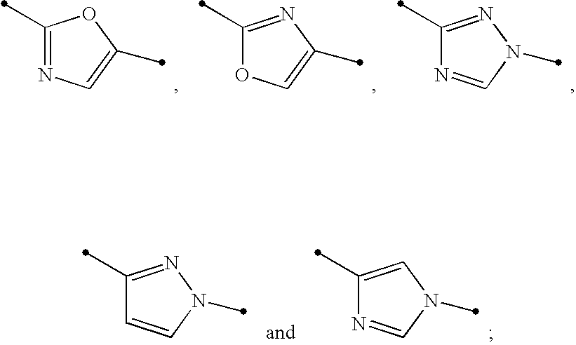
C1(C)=NC=C(C)O1.C1(C)=NC(C)=CO1.C1(C)=NN(C)C=N1.C1(C)=NN(C)C=C1.C1(C)=CN(C)C=N1
